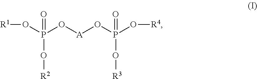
[R1]OP(O[A]OP(O[R4])(=O)O[R3])(O[R2])=O
